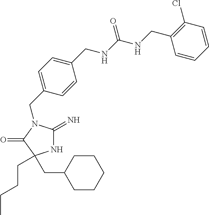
N1C(=N)N(CC2=CC=C(CNC(NCC3=C(Cl)C=CC=C3)=O)C=C2)C(=O)C1(CCCC)CC1CCCCC1
